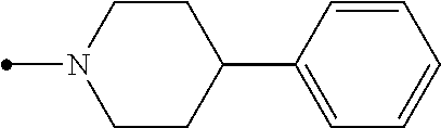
C1=CC(C2CCN(C)CC2)=CC=C1
